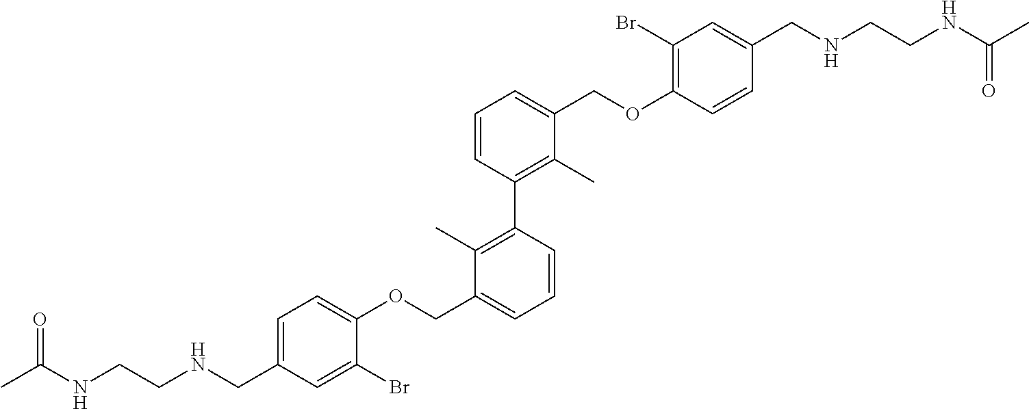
C1=C(CNCCNC(C)=O)C=C(Br)C(OCC2=CC=CC(C3=C(C)C(COC4=C(Br)C=C(CNCCNC(C)=O)C=C4)=CC=C3)=C2C)=C1
